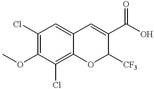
C1(OC)=C(Cl)C=C2C(=C1Cl)OC([CF3])C(C(O)=O)=C2
